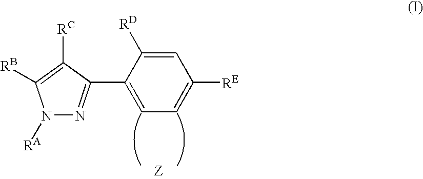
N1([RA])N=C(C2=CC=C([RE])C=C2[RD])C([RC])=C1[RB]
